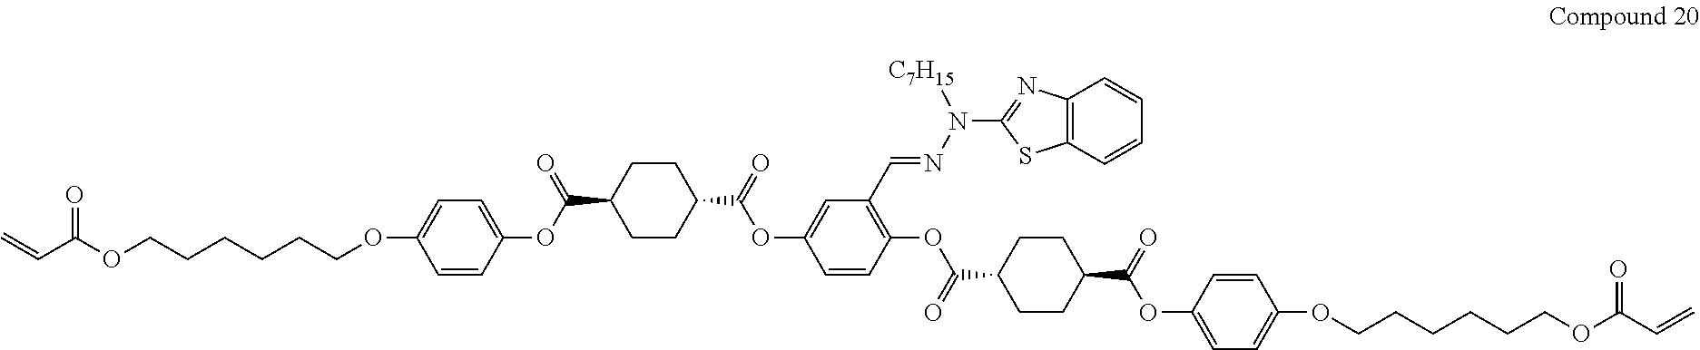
O=C(OCCCCCCOC1=CC=C(OC(C2CCC(C(=O)OC3=CC(C=NN(C4=NC5=C(S4)C=CC=C5)[C7H15])=C(OC(C4CCC(C(=O)OC5=CC=C(OCCCCCCOC(=O)C=C)C=C5)CC4)=O)C=C3)CC2)=O)C=C1)C=C
